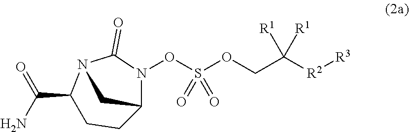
C1C(C(N)=O)N2C(=O)N(OS(OCC([R2][R3])([R1])[R1])(=O)=O)C(C1)C2
